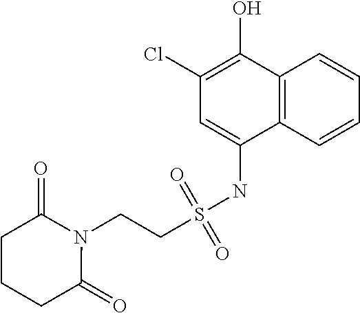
C(CS(NC1=CC(Cl)=C(O)C2=C1C=CC=C2)(=O)=O)N1C(=O)CCCC1=O
